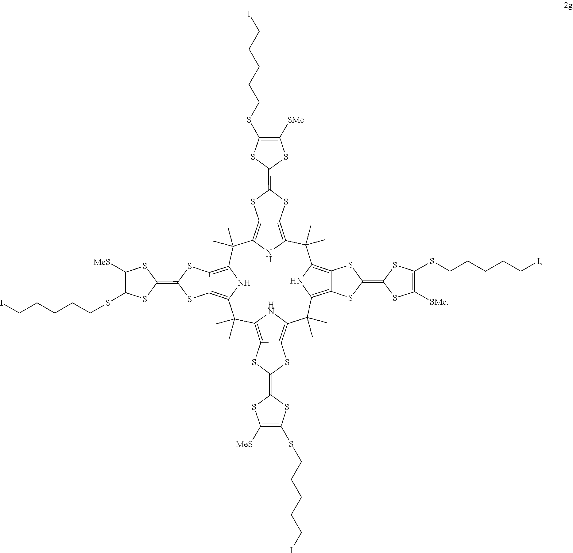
C1(C)(C)C2=C3C(=C(N2)C(C)(C)C2=C4C(=C(N2)C(C)(C)C2=C5C(=C(N2)C(C)(C)C2=C6C(=C1N2)SC(=C1SC([SMe])=C(SCCCCCI)S1)S6)SC(=C1SC([MeS])=C(SCCCCCI)S1)S5)SC(=C1SC([MeS])=C(SCCCCCI)S1)S4)SC(=C1SC([SMe])=C(SCCCCCI)S1)S3.I
